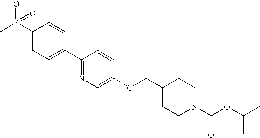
C1(S(C)(=O)=O)=CC(C)=C(C2=NC=C(OCC3CCN(C(OC(C)C)=O)CC3)C=C2)C=C1
